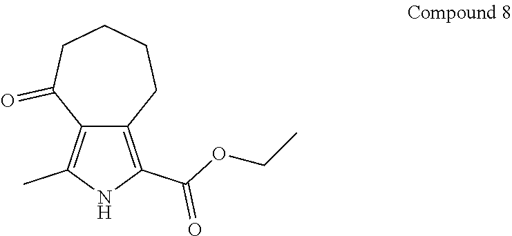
C12=C(C)NC(C(OCC)=O)=C1CCCCC2=O
